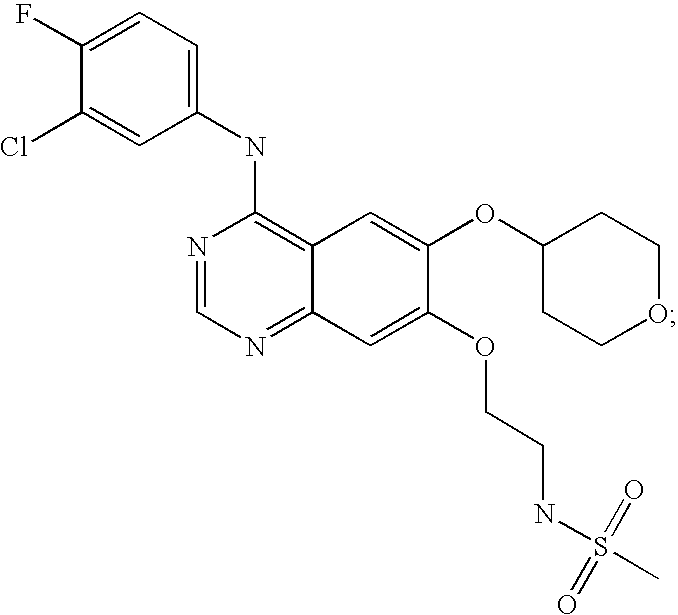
N1=CN=C2C(=C1NC1=CC=C(F)C(Cl)=C1)C=C(OC1CCOCC1)C(OCCNS(C)(=O)=O)=C2
